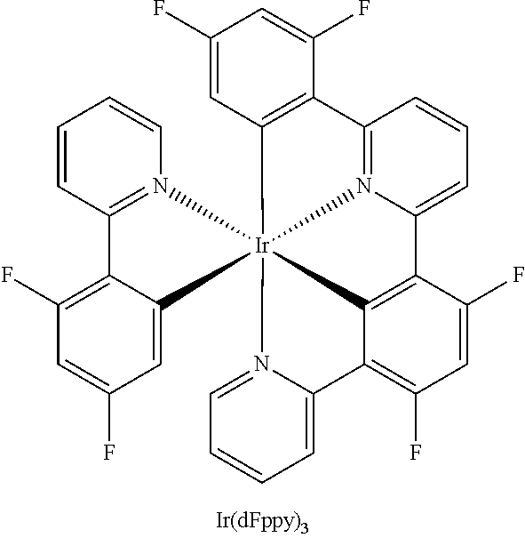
C1=CC2=N(C=C1)[Ir]134(C5=CC(F)=CC(F)=C25)N2=C(C=CC=C2C2=C1C(=C(F)C=C2F)C1=CC=CC=N31)C1=C4C=C(F)C=C1F
